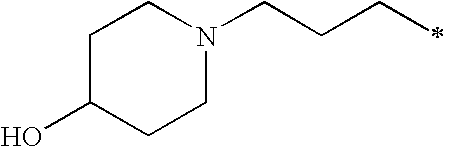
OC1CCN(CCCC)CC1
